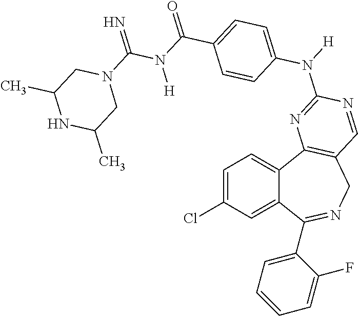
C1=C(Cl)C=C2C(=C1)C1=C(CN=C2C2=CC=CC=C2F)C=NC(N([H])C2=CC=C(C(N(C(N3CC(C)NC(C)C3)=N)[H])=O)C=C2)=N1
